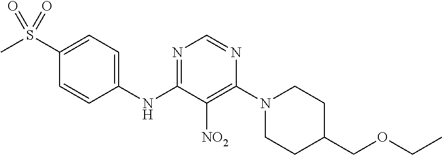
N1=C(NC2=CC=C(S(C)(=O)=O)C=C2)C([NO2])=C(N2CCC(COCC)CC2)N=C1
